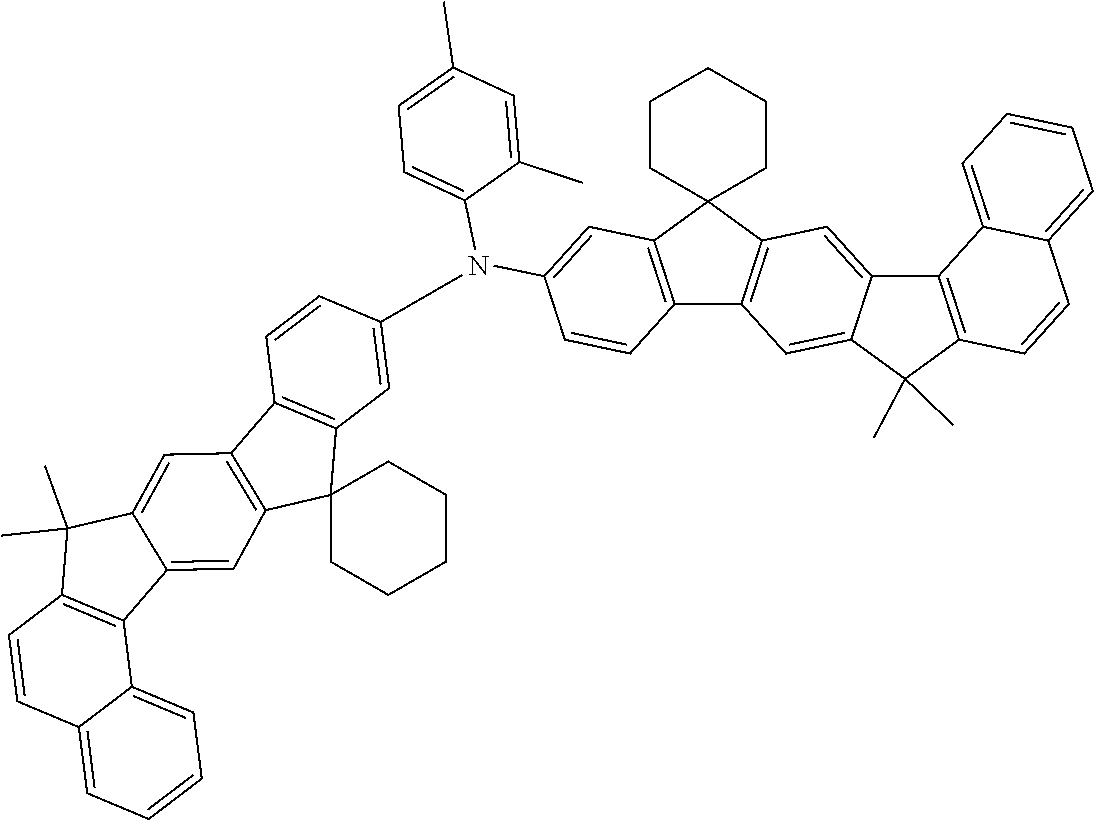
C1=C2C(C)(C)C3=C(C2=CC2=C1C1=C(C=C(N(C4=CC5=C(C6=C(C57CCCCC7)C=C5C(=C6)C(C)(C)C6=C5C5=CC=CC=C5C=C6)C=C4)C4=CC=C(C)C=C4C)C=C1)C21CCCCC1)C1=CC=CC=C1C=C3
